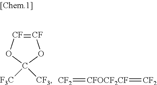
[CF]1=[CF]OC([F3C])([CF3])O1.[CF2]=[CFOCF2CF]=[CF2]
